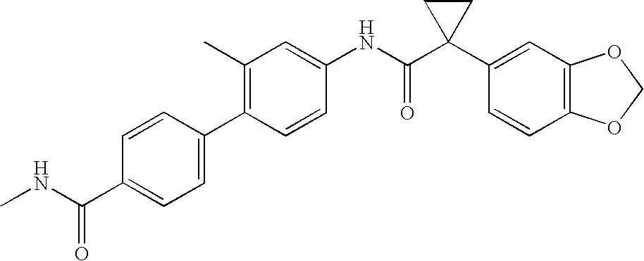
C1(C)=C(C2=CC=C(C(NC)=O)C=C2)C=CC(NC(C2(C3=CC4=C(C=C3)OCO4)CC2)=O)=C1
